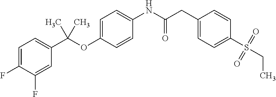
C1=C(F)C(F)=CC(C(OC2=CC=C(NC(CC3=CC=C(S(CC)(=O)=O)C=C3)=O)C=C2)(C)C)=C1
